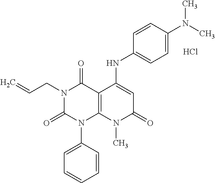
C1=CC(N2C3=C(C(=O)N(CC=C)C2=O)C(NC2=CC=C(N(C)C)C=C2)=CC(=O)N3C)=CC=C1.Cl
